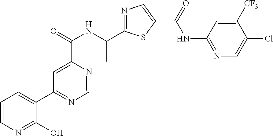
N1=C(C(NC(C2=CC(C3=CC=CN=C3O)=NC=N2)=O)C)SC(C(=O)NC2=NC=C(Cl)C([CF3])=C2)=C1
